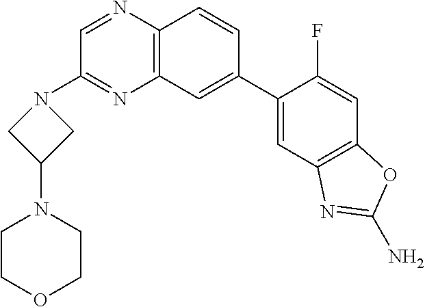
C1(C2=CC3=C(C=C2)N=CC(N2CC(N4CCOCC4)C2)=N3)=CC2=C(C=C1F)OC(N)=N2
